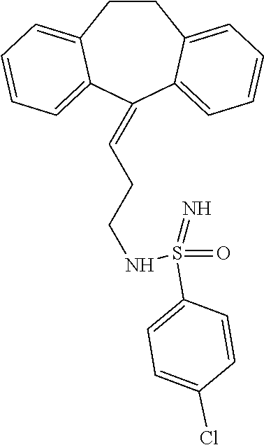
C1CC2=CC=CC=C2C(=CCCNS(=O)(=N)C2=CC=C(Cl)C=C2)C2=CC=CC=C12
